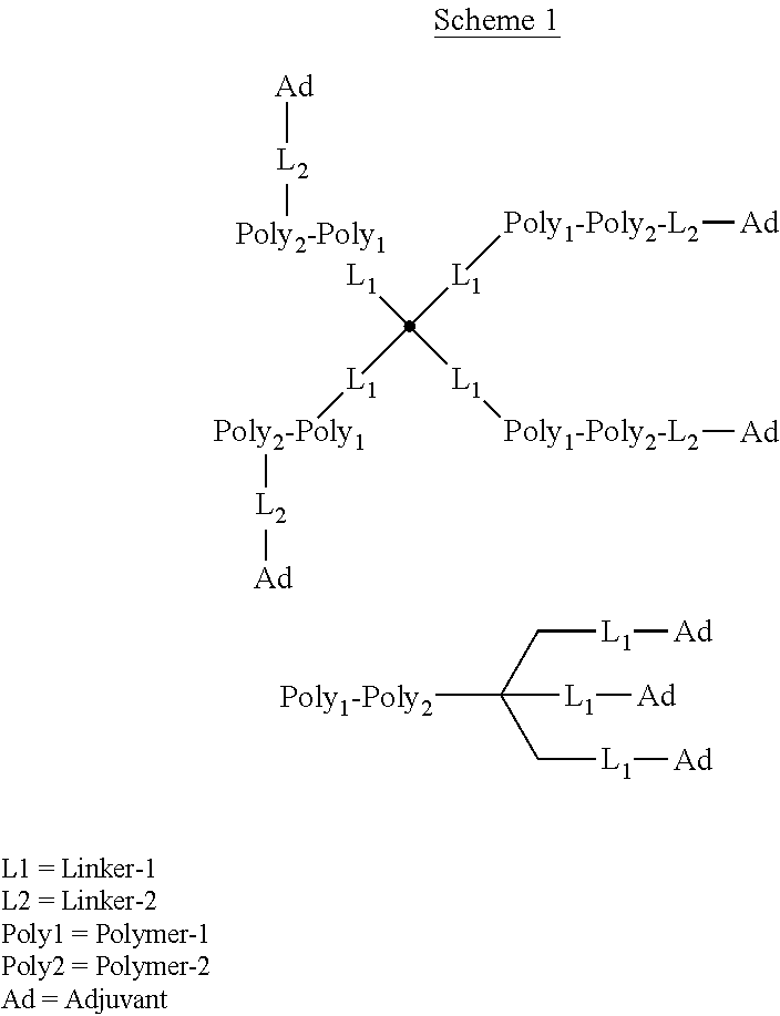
[Ad][L2][Poly2-Poly1].[L1]C([L1][Poly1-Poly2-L2][Ad])([L1][Poly1-Poly2-L2][Ad])[L1][Poly2-Poly1][L2][Ad].[Poly1-Poly2]C(C[L1][Ad])(C[L1][Ad])[L1][Ad]
